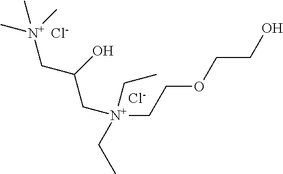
[N+](CC(O)C[N+](CC)(CC)CCOCCO)(C)(C)C.[Cl-].[Cl-]
